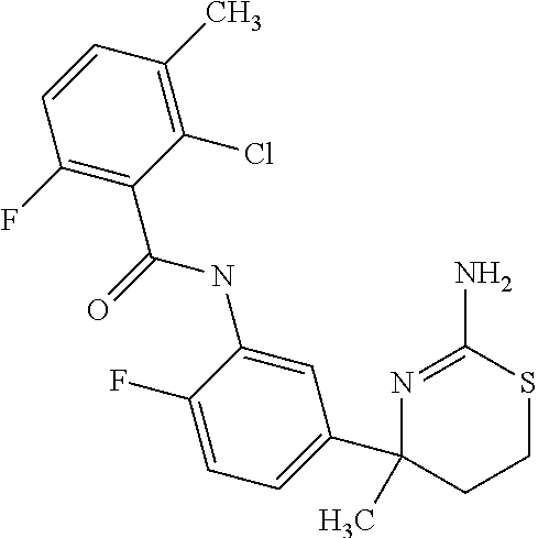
C1(NC(=O)C2=C(F)C=CC(C)=C2Cl)=CC(C2(C)CCSC(N)=N2)=CC=C1F
